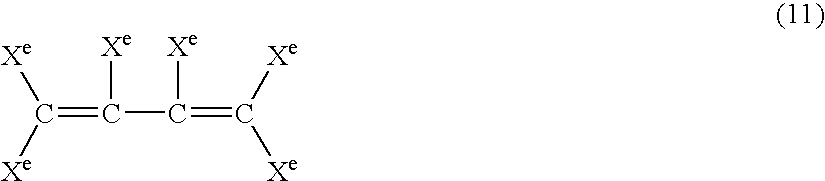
C(=C(C(=C([Xe])[Xe])[Xe])[Xe])([Xe])[Xe]
